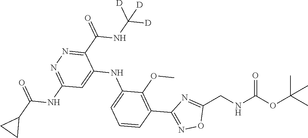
C1=CC=C(NC2=CC(NC(C3CC3)=O)=NN=C2C(NC([D])([D])[D])=O)C(OC)=C1C1=NOC(CNC(OC(C)(C)C)=O)=N1
